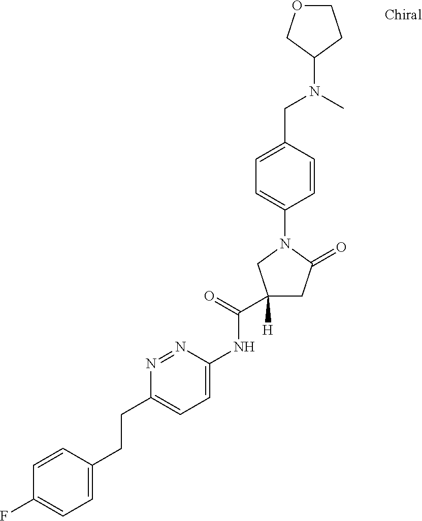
C1=CC(CCC2=CC=C(NC(C3([H])CC(=O)N(C4=CC=C(CN(C)C5COCC5)C=C4)C3)=O)N=N2)=CC=C1F
